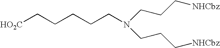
[HO2C]CCCCCN(CCC[NHCbz])CCC[NHCbz]
